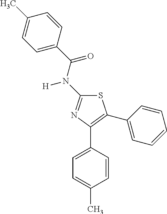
C1=CC(C2=C(C3=CC=CC=C3)SC(N(C(C3=CC=C(C)C=C3)=O)[H])=N2)=CC=C1C
